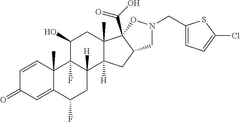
C1=CC2(C)C(=CC1=O)C(F)CC1([H])C2(F)C(O)CC2(C)C1([H])CC1C2(C(O)=O)ON(CC2=CC=C(Cl)S2)C1
